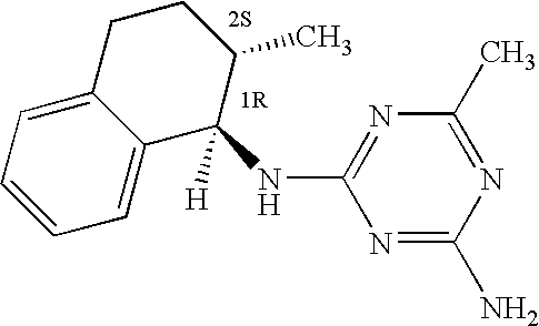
C1=CC=C2C(=C1)C([H])(NC1=NC(C)=NC(N)=N1)C(C)CC2
